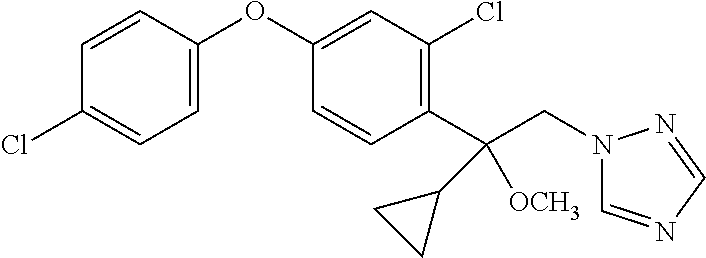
C1=C(OC2=CC(Cl)=C(C(CN3C=NC=N3)([OCH3])C3CC3)C=C2)C=CC(Cl)=C1
